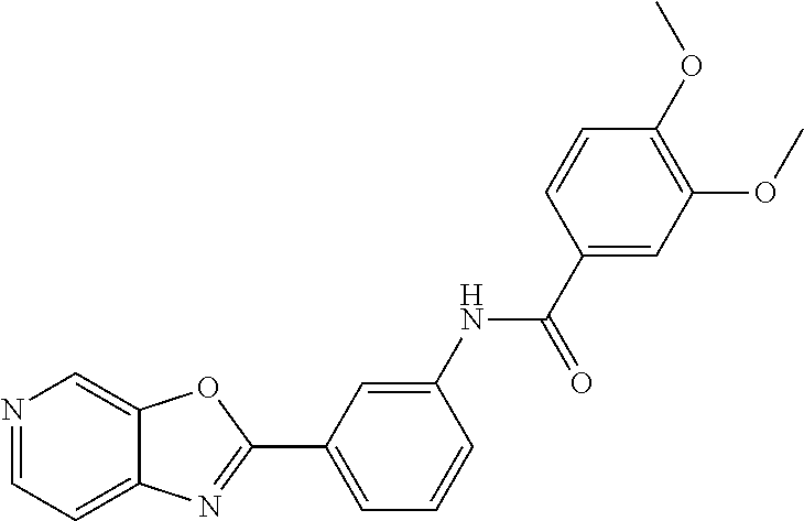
C1=C(NC(=O)C2=CC(OC)=C(OC)C=C2)C=CC=C1C1=NC2=CC=NC=C2O1
